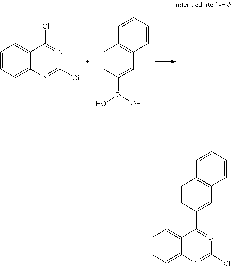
C1=CC=C2C(=C1)C(Cl)=NC(Cl)=N2.C12=C(C=C(B(O)O)C=C1)C=CC=C2.C12=C(C=C(C3=NC(Cl)=NC4=CC=CC=C34)C=C1)C=CC=C2
